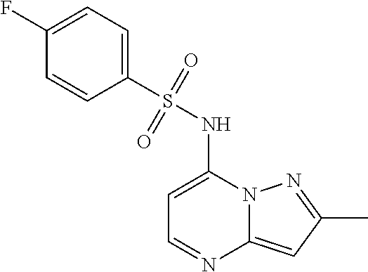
C1=C(NS(C2=CC=C(F)C=C2)(=O)=O)N2C(=CC(C)=N2)N=C1
